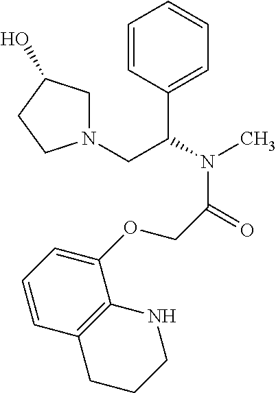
C1=CC(C(N(C)C(=O)COC2=CC=CC3=C2NCCC3)CN2CC(O)CC2)=CC=C1
